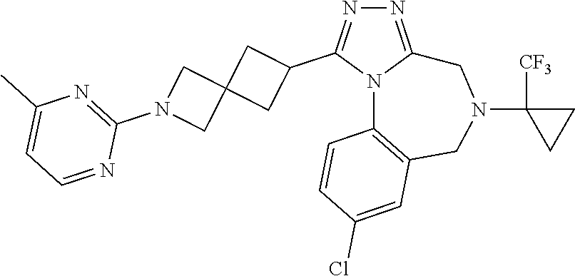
N1=C2N(C(C3CC4(C3)CN(C3=NC(C)=CC=N3)C4)=N1)C1=C(CN(C3([CF3])CC3)C2)C=C(Cl)C=C1
